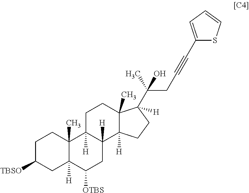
C1C([TBSO])CC2([H])C(C)(C1)C1([H])C([H])(CC2[OTBS])C2([H])C(C)(CC1)C([H])(C(C)(CC#CC1=CC=CS1)O)CC2
